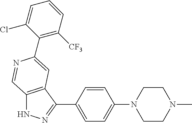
C12=C(C(C3=CC=C(N4CCN(C)CC4)C=C3)=NN1)C=C(C1=C([CF3])C=CC=C1Cl)N=C2
